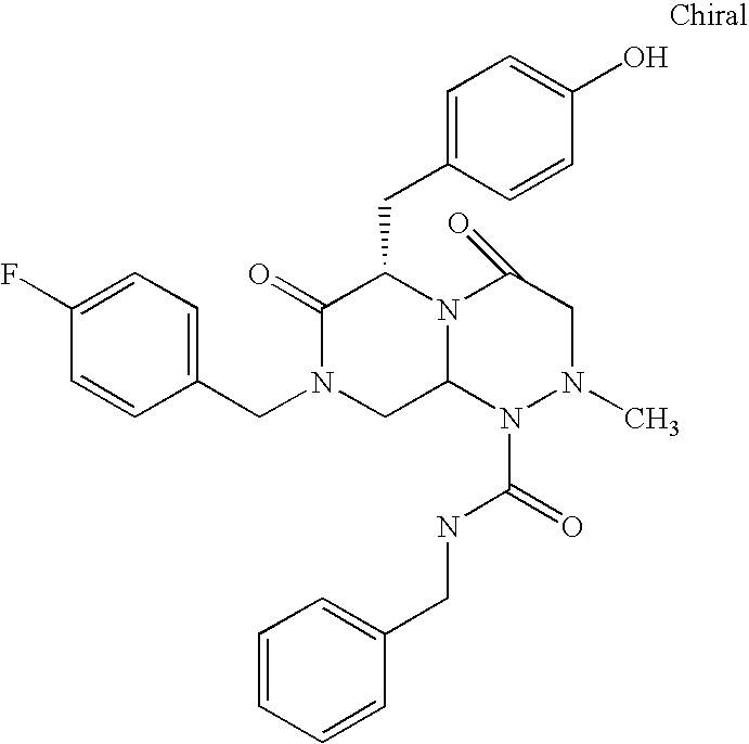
C1=C(F)C=CC(CN2CC3N(C(CC4=CC=C(O)C=C4)C2=O)C(=O)CN(C)N3C(=O)NCC2=CC=CC=C2)=C1
